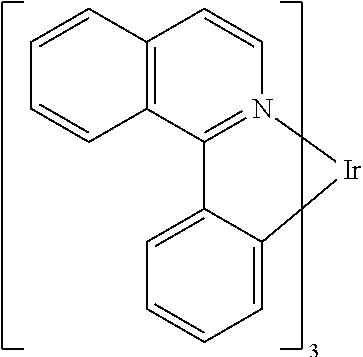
C1=C2C(=CC=C1)C1=N(C=CC3=C1C=CC=C3)[Ir]2
